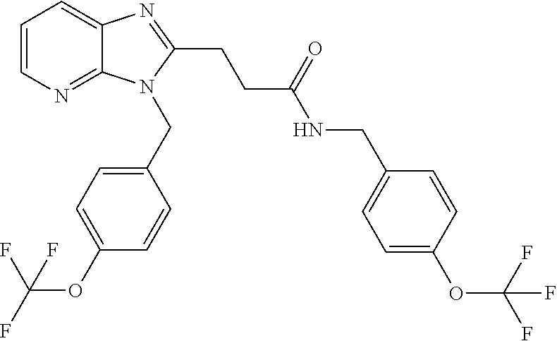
C1=CN=C2C(=C1)N=C(CCC(NCC1=CC=C(OC(F)(F)F)C=C1)=O)N2CC1=CC=C(OC(F)(F)F)C=C1
